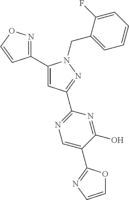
C1(C2=CC(C3=NC=C(C4=NC=CO4)C(O)=N3)=NN2CC2=CC=CC=C2F)=NOC=C1
